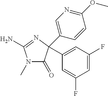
N1(C)C(=O)C(C2=CC(F)=CC(F)=C2)(C2=CN=C(OC)C=C2)N=C1N
